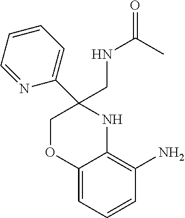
C12=CC=CC(N)=C1NC(C1=CC=CC=N1)(CNC(=O)C)CO2
